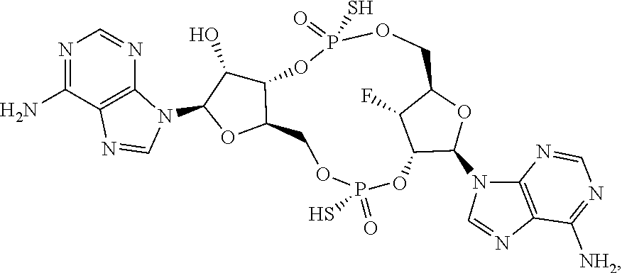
C1(N2C3=C(C(N)=NC=N3)N=C2)OC2C(C1O)OP(S)(=O)OCC1C(F)C(OP(=O)(S)OC2)C(N2C=NC3=C2N=CN=C3[NH2])O1
